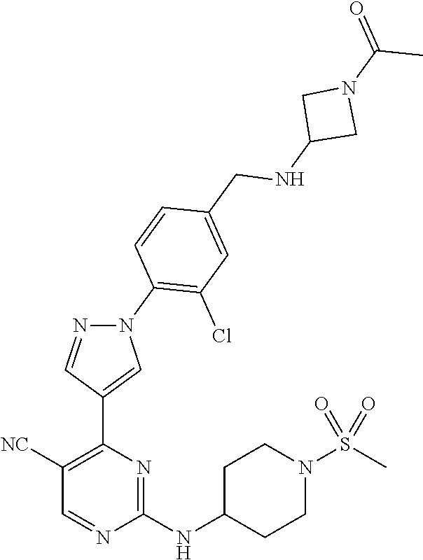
C1(NC2CCN(S(C)(=O)=O)CC2)=NC(C2=CN(C3=C(Cl)C=C(CNC4CN(C(=O)C)C4)C=C3)N=C2)=C([NC])C=N1
